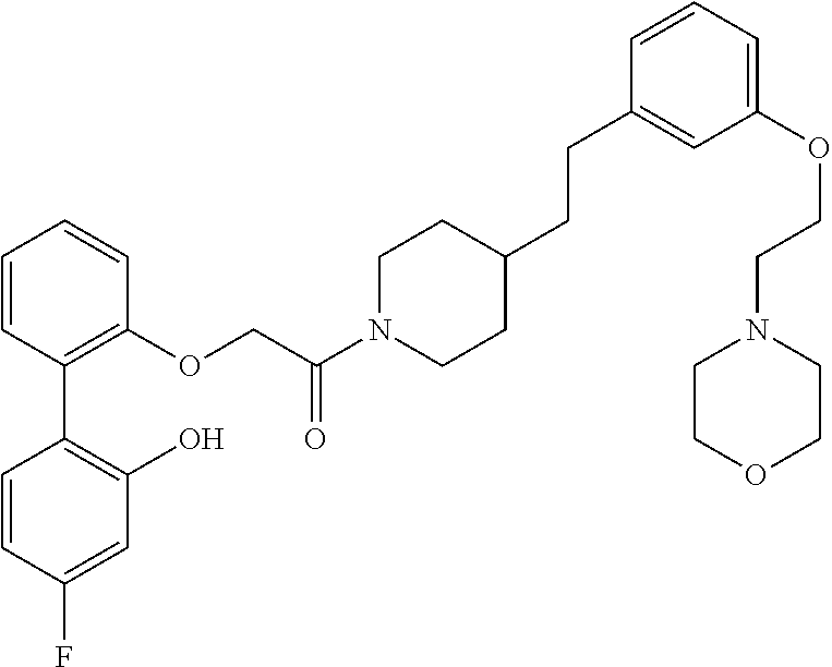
C1=CC(C2=C(O)C=C(F)C=C2)=C(OCC(N2CCC(CCC3=CC(OCCN4CCOCC4)=CC=C3)CC2)=O)C=C1
